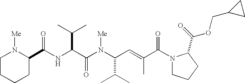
N(C(C(N(C(C(C)C)C=C(C)C(N1CCCC1C(=O)OCC1CC1)=O)[Me])=O)C(C)C)C(=O)C1N([Me])CCCC1
